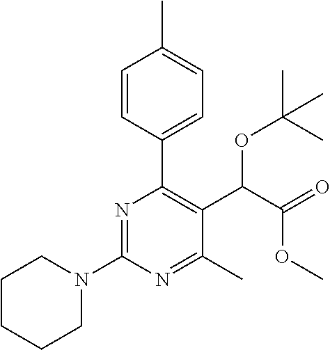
C1CCCN(C2=NC(C3=CC=C(C)C=C3)=C(C(C(=O)OC)OC(C)(C)C)C(C)=N2)C1
